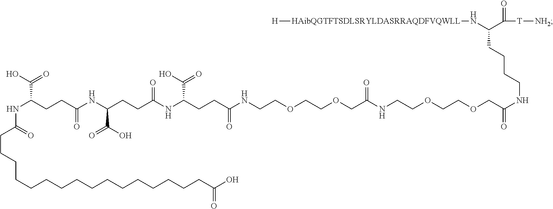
[HAibQGTFTSDLSRYLDASRRAQDFVQWLL](NC(C(=O)[T][NH2])CCCCNC(=O)COCCOCCNC(COCCOCCNC(CCC(NC(CCC(NC(CCC(NC(CCCCCCCCCCCCCCCCC(O)=O)=O)C(O)=O)=O)C(O)=O)=O)C(O)=O)=O)=O)[H]
